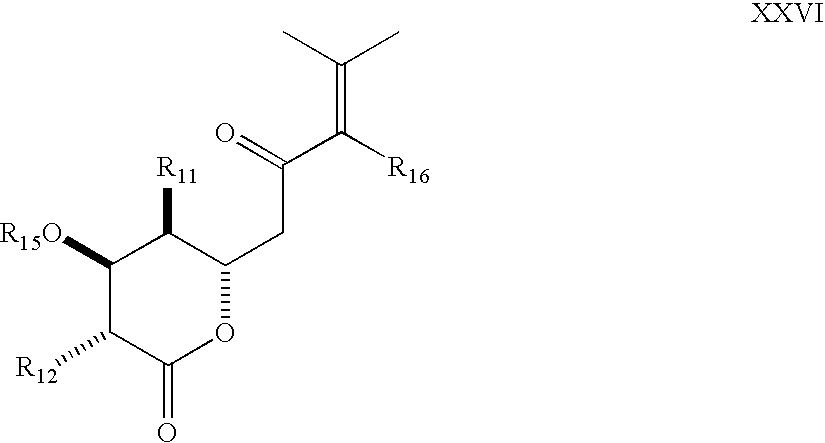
C1([R15O])C([R12])C(=O)OC(CC(C([R16])=C(C)C)=O)C1[R11]
